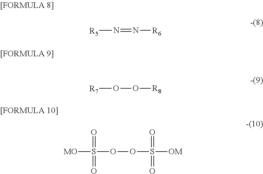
[R5]N=N[R6].[R7]OO[R8].[MO]S(=O)(=O)OOS(=O)(=O)[OM]
